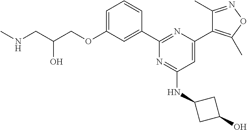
C1=C(OCC(CNC)O)C=C(C2=NC(C3=C(C)ON=C3C)=CC(NC3CC(O)C3)=N2)C=C1
